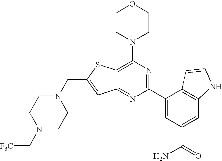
N1(CC2=CC3=NC(C4=CC(C(N)=O)=CC5=C4C=CN5)=NC(N4CCOCC4)=C3S2)CCN(C[F3C])CC1
